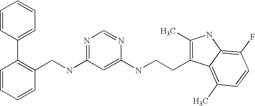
C1(CNC2=NC=NC(NCCC3=C(C)NC4=C(F)C=CC(C)=C34)=C2)=C(C2=CC=CC=C2)C=CC=C1
